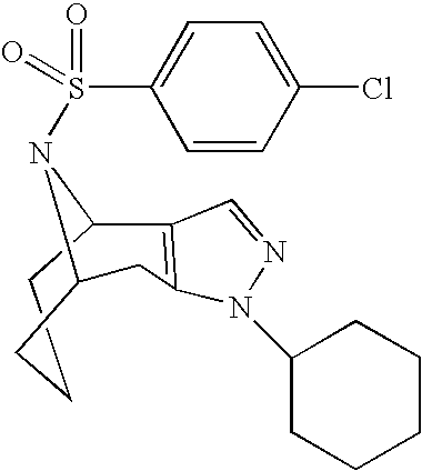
C1CCC2CC3=C(C1N2S(C1=CC=C(Cl)C=C1)(=O)=O)C=NN3C1CCCCC1
